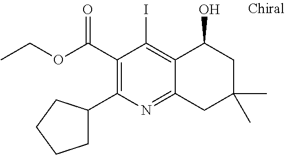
C1(C(OCC)=O)=C(C2CCCC2)N=C2C(=C1I)C(O)CC(C)(C)C2
